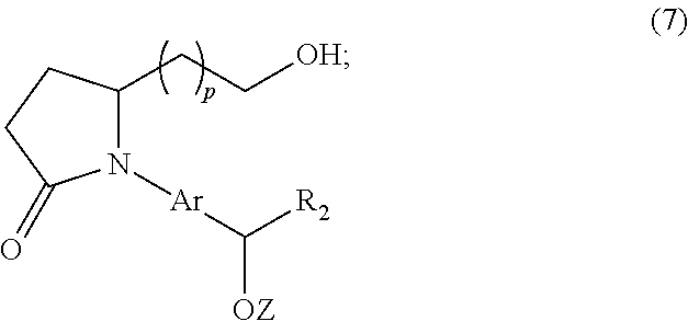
C([OZ])([Ar]N1C(CC[OH])CCC1=O)[R2]
